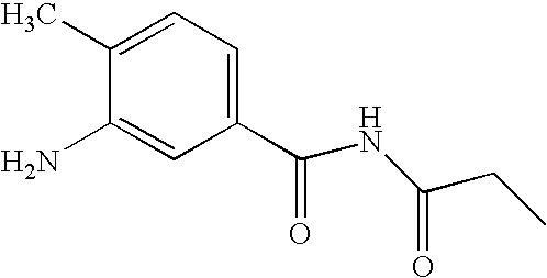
C1(C)=CC=C(C(NC(CC)=O)=O)C=C1N
